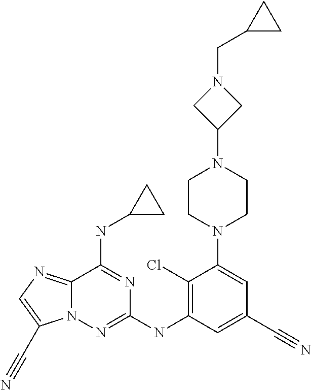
C1CN(C2=CC(C#N)=CC(NC3=NN4C(=NC=C4C#N)C(NC4CC4)=N3)=C2Cl)CCN1C1CN(CC2CC2)C1
